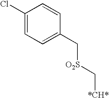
C1(Cl)=CC=C(C[O2S]C[*CH*])C=C1
